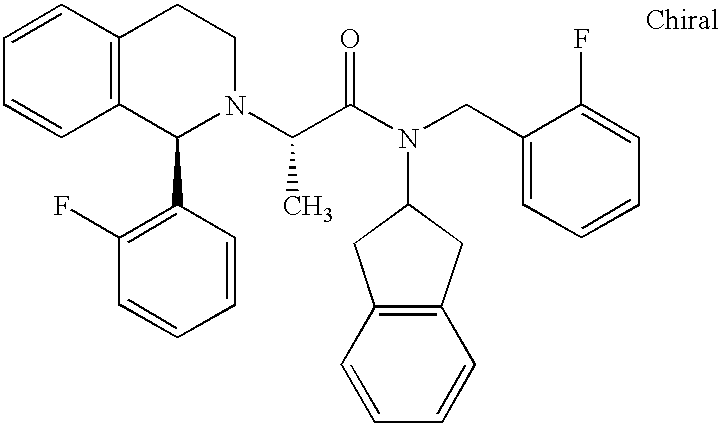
C1=CC2=C(C=C1)C(C1=C(F)C=CC=C1)N(C(C(N(CC1=CC=CC=C1F)C1CC3=C(C1)C=CC=C3)=O)C)CC2
